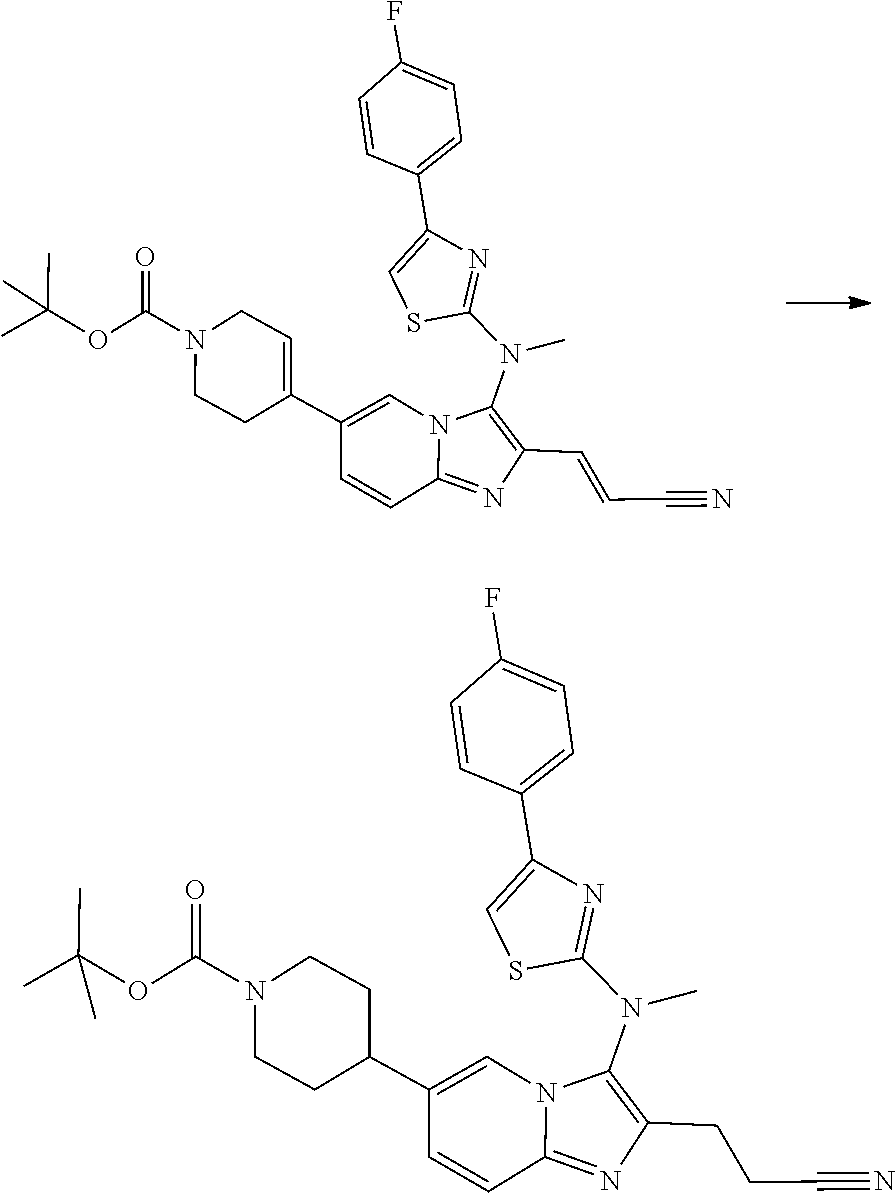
C(C#N)=CC1=C(N(C2=NC(C3=CC=C(F)C=C3)=CS2)C)N2C(=N1)C=CC(C1=CCN(C(=O)OC(C)(C)C)CC1)=C2.C(C#N)CC1=C(N(C2=NC(C3=CC=C(F)C=C3)=CS2)C)N2C(=N1)C=CC(C1CCN(C(=O)OC(C)(C)C)CC1)=C2
